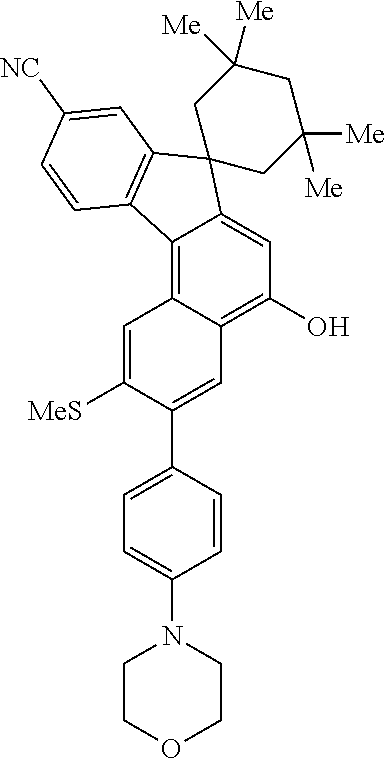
C12=C3C(=C(O)C=C1C1(C4=C2C=CC([NC])=C4)CC([Me])([Me])CC([Me])([Me])C1)C=C(C1=CC=C(N2CCOCC2)C=C1)C([MeS])=C3
